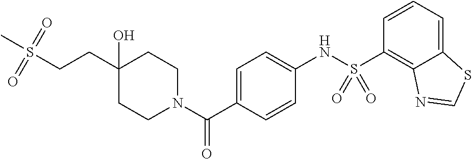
C1CN(C(C2=CC=C(NS(C3=C4C(=CC=C3)SC=N4)(=O)=O)C=C2)=O)CCC1(O)CCS(C)(=O)=O
